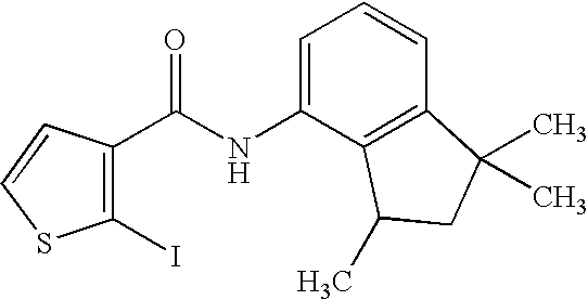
C1(I)=C(C(NC2=CC=CC3=C2C(C)CC3(C)C)=O)C=CS1
